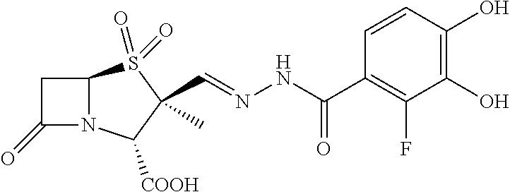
C1(=O)N2C(C1)S(=O)(=O)C(C=NNC(=O)C1=C(F)C(O)=C(O)C=C1)(C)C2[COOH]
